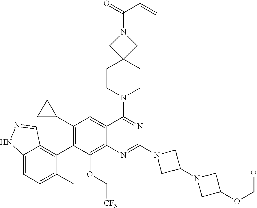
C12=CC=C(C)C(C3=C(C4CC4)C=C4C(=C3OC[CF3])N=C(N3CC(N5CC(OCO)C5)C3)N=C4N3CCC4(CC3)CN(C(=O)C=C)C4)=C1C=NN2
